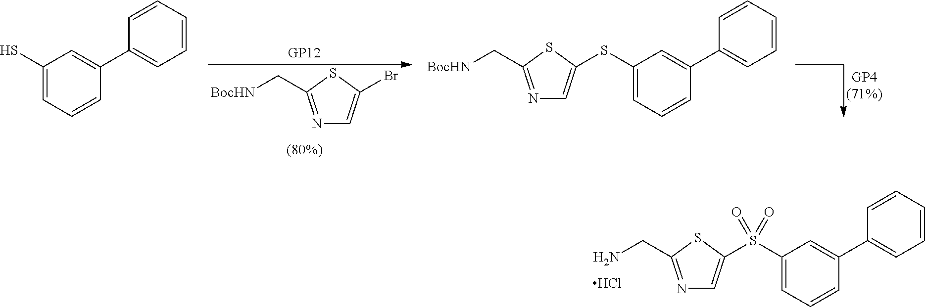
N1=C(CN)SC(S(C2=CC=CC(C3=CC=CC=C3)=C2)(=O)=O)=C1.Cl.N1=C(C[BocHN])SC(Br)=C1.C1(S)=CC=CC(C2=CC=CC=C2)=C1.N1=C(C[BocHN])SC(SC2=CC=CC(C3=CC=CC=C3)=C2)=C1
